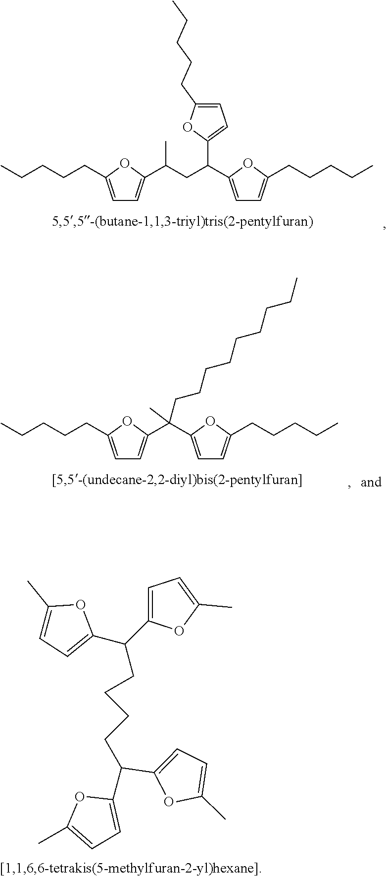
C1=C(CCCCC)OC(C(CC(C2=CC=C(CCCCC)O2)C2=CC=C(CCCCC)O2)C)=C1.C1=C(CCCCC)OC(C(C2=CC=C(CCCCC)O2)(CCCCCCCCC)C)=C1.C1=C(C(CCCCC(C2=CC=C(C)O2)C2=CC=C(C)O2)C2=CC=C(C)O2)OC(C)=C1
